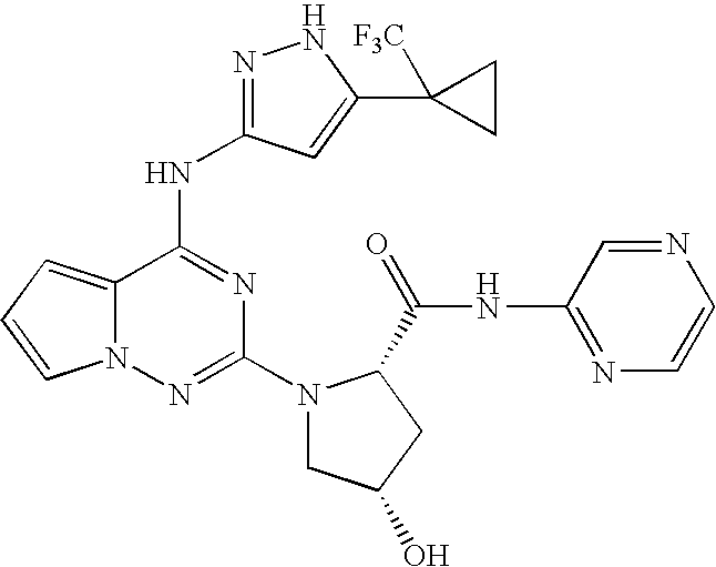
C12=CC=CN1N=C(N1CC(O)CC1C(NC1=NC=CN=C1)=O)N=C2NC1=NNC(C2([F3C])CC2)=C1
